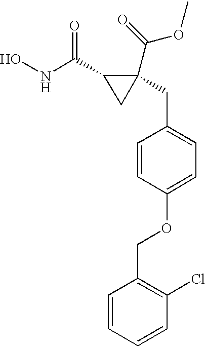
ONC(C1CC1(C(OC)=O)CC1=CC=C(OCC2=C(Cl)C=CC=C2)C=C1)=O
